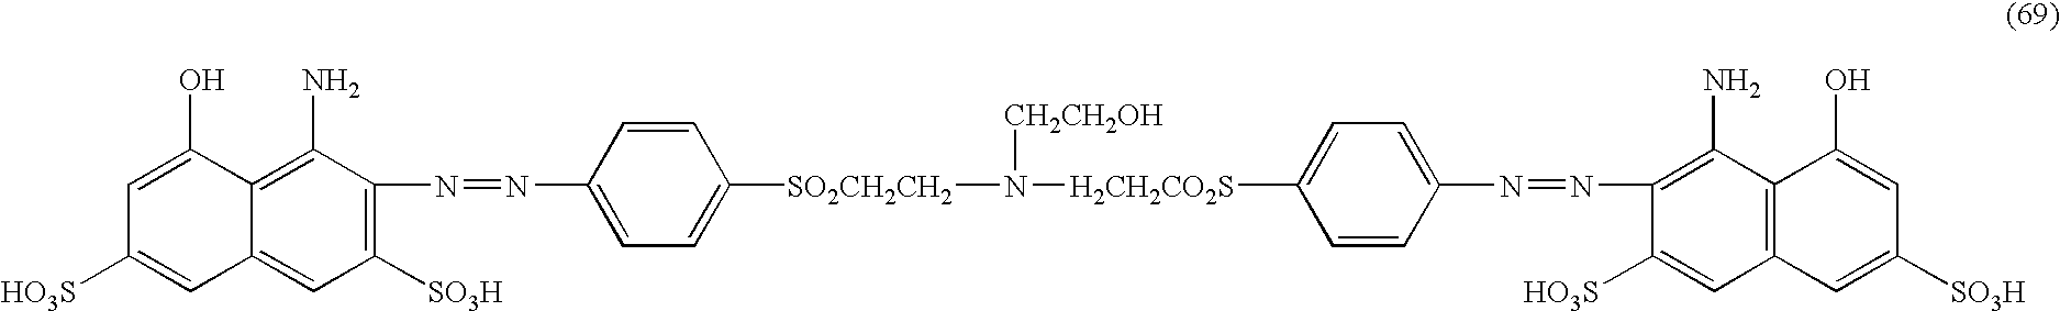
[H2CH2CO2S](C1=CC=C(N=NC2=C(N)C3=C(C=C([SO3H])C=C3O)C=C2[HO3S])C=C1)N([CH2CH2OH])[SO2CH2CH2]C1=CC=C(N=NC2=C([SO3H])C=C3C(=C2N)C(O)=CC([HO3S])=C3)C=C1
